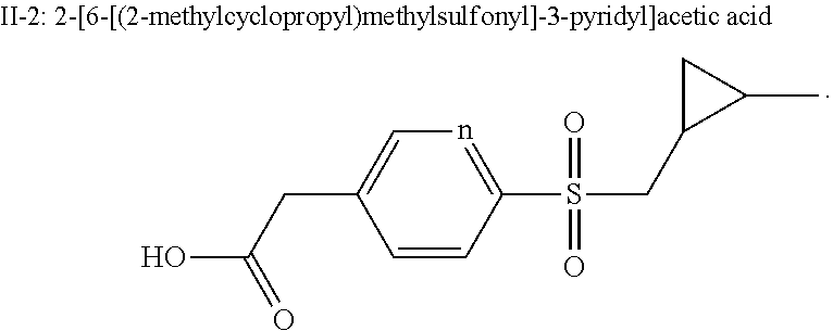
OC(CC1=Cn=C(S(CC2C(C)C2)(=O)=O)C=C1)=O
